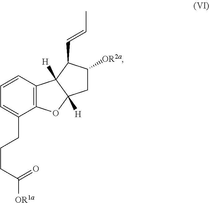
C12=C(C=CC=C1CCCC([OR1a])=O)C1([H])C([H])(O2)CC([OR2a])C1C=CC
